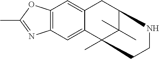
C12=C(C=C3C(=C1)CC1C(C)(C)C3(C)CCN1)N=C(C)O2
